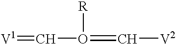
[V1]=CO(=C[V2])[R]
